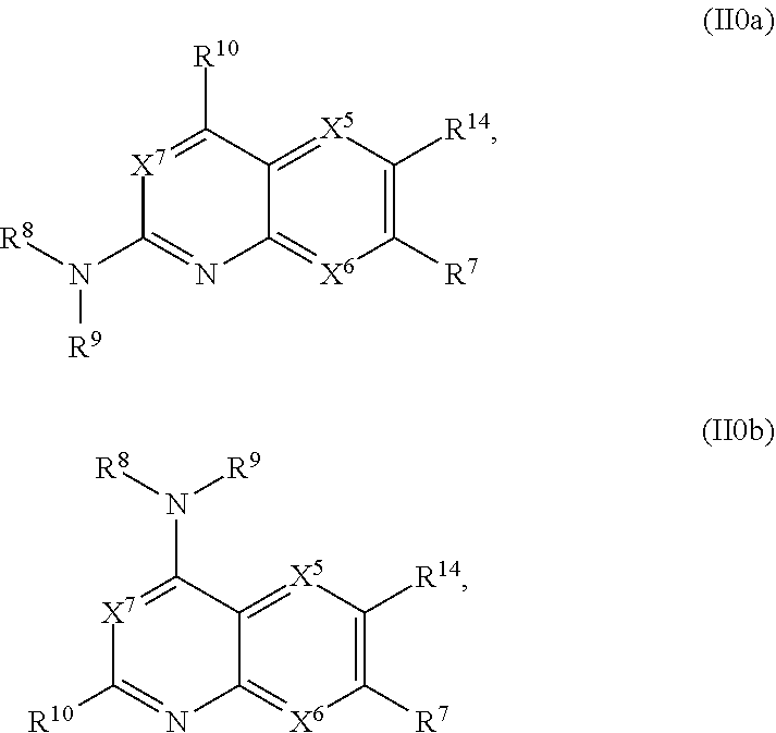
[X7]1=C([R10])C2=[X5]C([R14])=C([R7])[X6]=C2N=C1N([R8])[R9].[X7]1=C(N([R9])[R8])C2=[X5]C([R14])=C([R7])[X6]=C2N=C1[R10]
